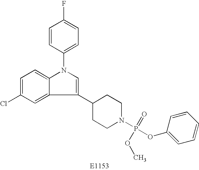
C1=C(Cl)C=C2C(=C1)N(C1=CC=C(F)C=C1)C=C2C1CCN(P(OC2=CC=CC=C2)(=O)OC)CC1
